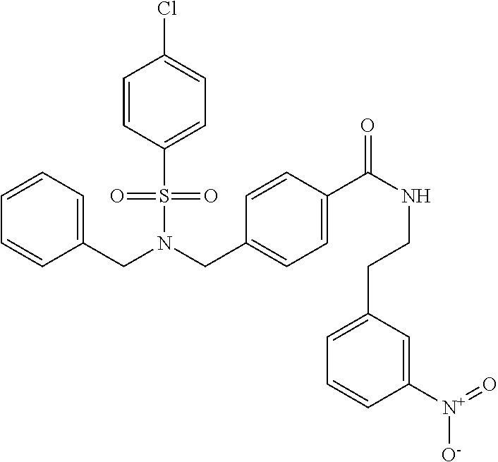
C(N(CC1=CC=C(C(NCCC2=CC=CC([N+](=O)[O-])=C2)=O)C=C1)S(=O)(=O)C1=CC=C(Cl)C=C1)C1=CC=CC=C1
